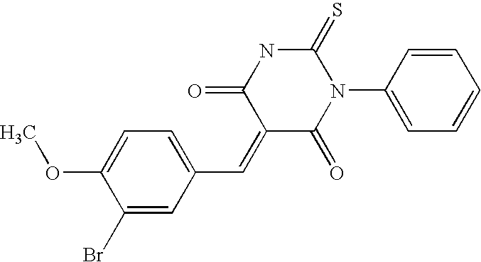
S=C1NC(=O)C(=CC2=CC=C(OC)C(Br)=C2)C(=O)N1C1=CC=CC=C1
